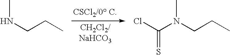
C(N(CCC)C)(Cl)=S.N(CCC)C
